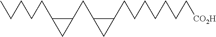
C(CC1CC1CC1CC1CCCCCCC[CO2H])CCC
